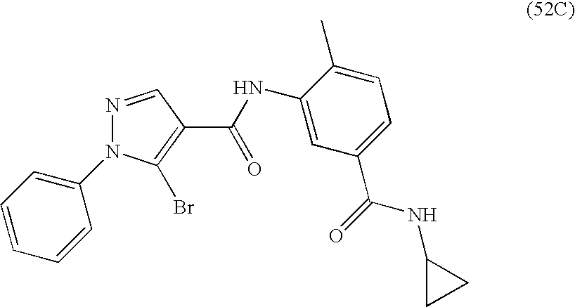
N1=CC(C(=O)NC2=CC(C(=O)NC3CC3)=CC=C2C)=C(Br)N1C1=CC=CC=C1
